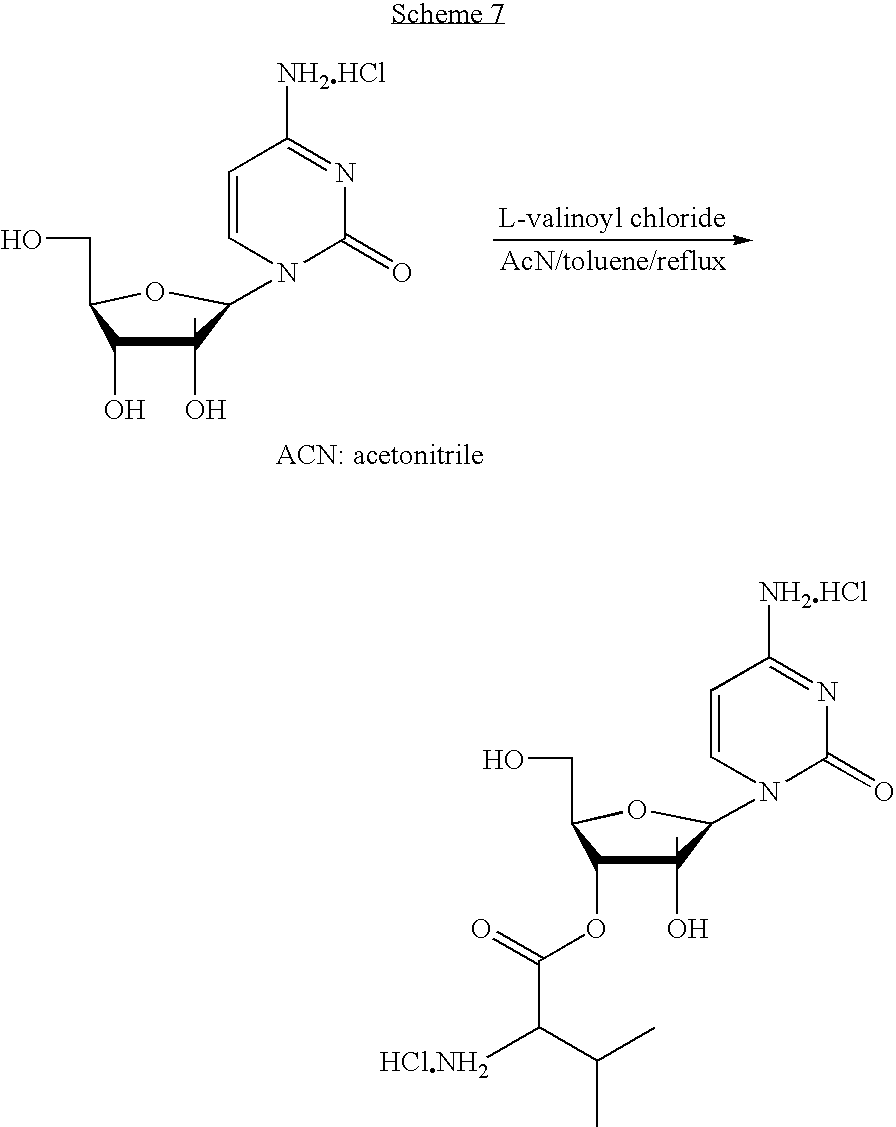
C1(O)(C)C(O)C(CO)OC1N1C=CC([NH2HCl])=NC1=O.C1(O)(C)C(OC(=O)C([HClNH2])C(C)C)C(CO)OC1N1C=CC([NH2HCl])=NC1=O
